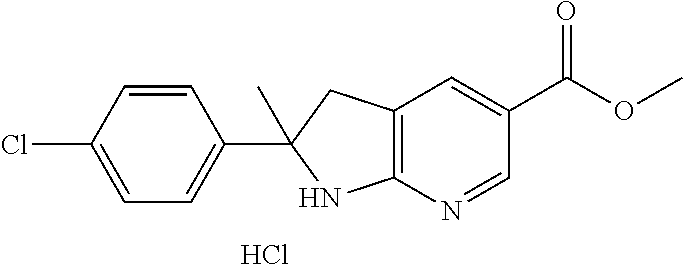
C12=C(N=CC(C(OC)=O)=C1)NC(C1=CC=C(Cl)C=C1)(C)C2.Cl
